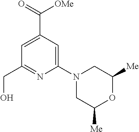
C1=C(C(=O)[OMe])C=C(N2CC([Me])OC([Me])C2)N=C1CO
